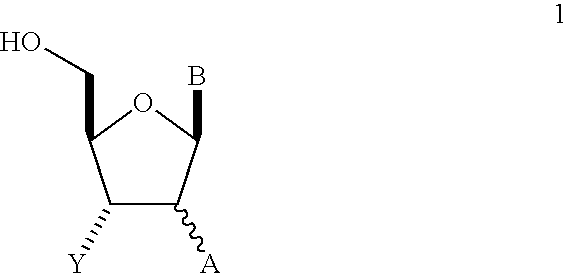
C1([Y])C([A])C(B)OC1CO
